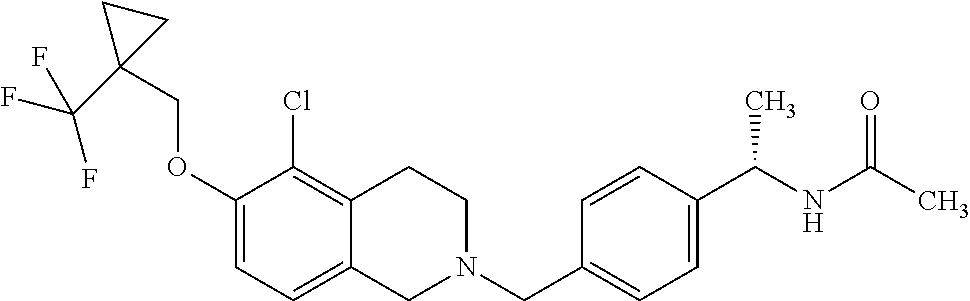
C1(OCC2(C(F)(F)F)CC2)=CC=C2C(=C1Cl)CCN(CC1=CC=C(C(NC(C)=O)C)C=C1)C2
